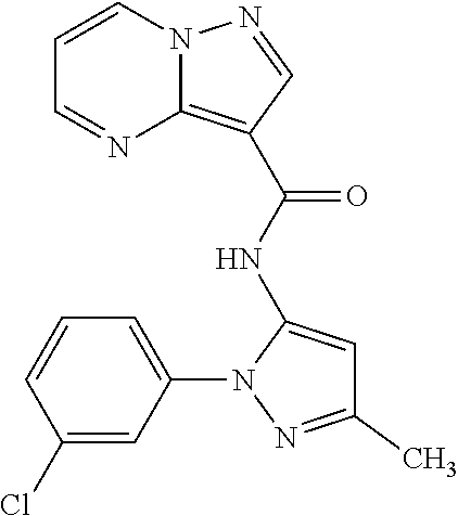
N12C(=C(C(NC3=CC(C)=NN3C3=CC=CC(Cl)=C3)=O)C=N1)N=CC=C2
